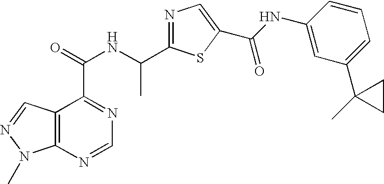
C12=C(N=CN=C1C(=O)NC(C1=NC=C(C(NC3=CC(C4(C)CC4)=CC=C3)=O)S1)C)N(C)N=C2
